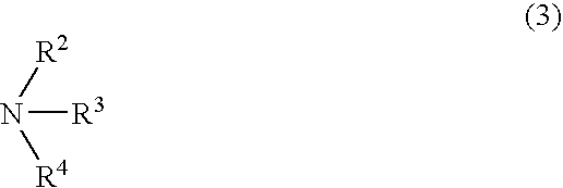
N([R3])([R2])[R4]
